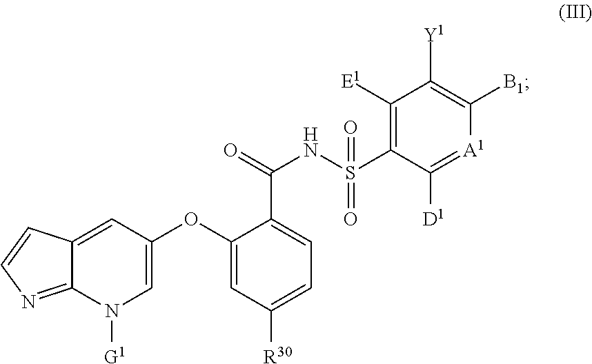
C12=CC(OC3=CC([R30])=CC=C3C(=O)NS(C3=C([E1])C([Y1])=C([B1])[A1]=C3[D1])(=O)=O)=CN([G1])C1=NC=C2
